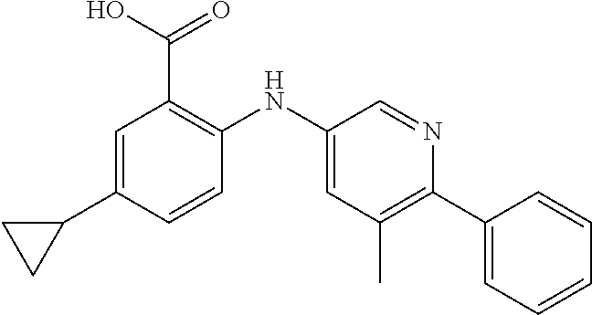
C1=C(C2CC2)C=CC(NC2=CC(C)=C(C3=CC=CC=C3)N=C2)=C1C(O)=O
